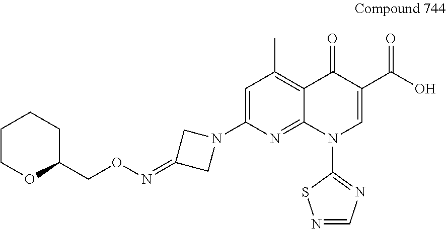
C1COC(CON=C2CN(C3=CC(C)=C4C(=N3)N(C3=NC=NS3)C=C(C(O)=O)C4=O)C2)CC1
